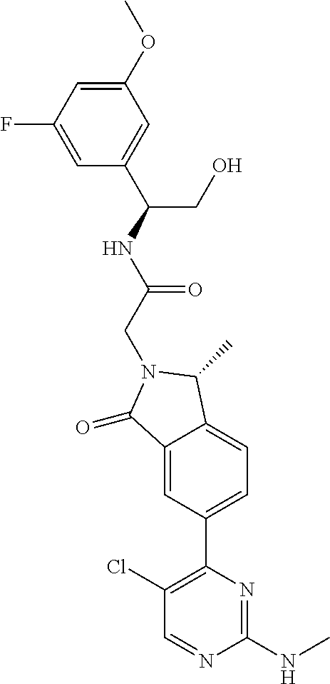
C1(=O)C2=CC(C3=C(Cl)C=NC(NC)=N3)=CC=C2C(C)N1CC(=O)NC(C1=CC(OC)=CC(F)=C1)CO
